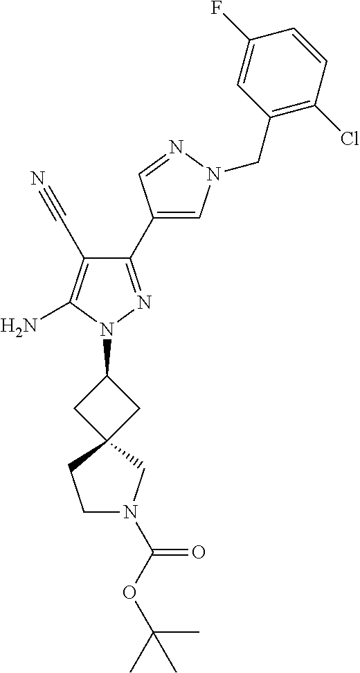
C1(C2=CN(CC3=C(Cl)C=CC(F)=C3)N=C2)=NN(C2CC3(C2)CN(C(OC(C)(C)C)=O)CC3)C(N)=C1C#N
